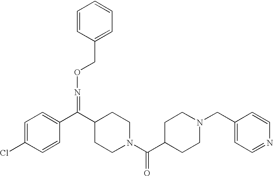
C1=C(Cl)C=CC(C(C2CCN(C(C3CCN(CC4=CC=NC=C4)CC3)=O)CC2)=NOCC2=CC=CC=C2)=C1
